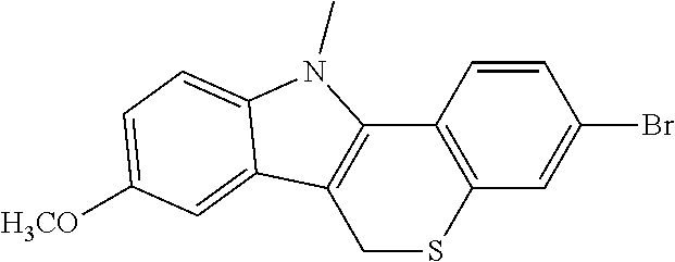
C1=CC2=C(C=C1Br)SCC1=C2N(C)C2=CC=C([H3CO])C=C12
